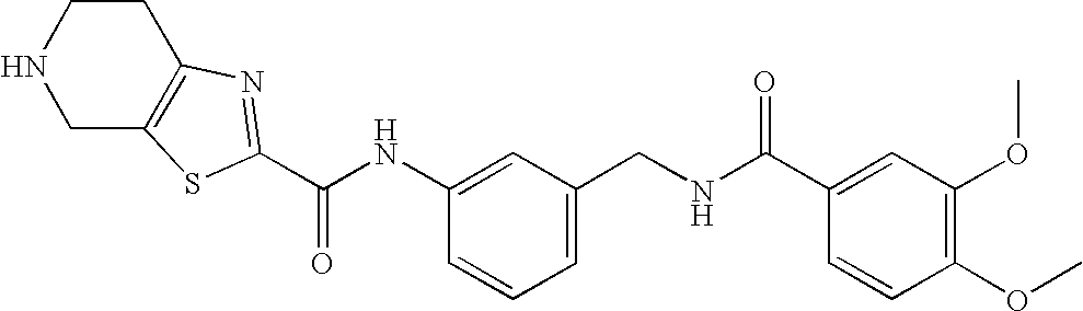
C(NC1=CC(CNC(C2=CC(OC)=C(OC)C=C2)=O)=CC=C1)(C1=NC2=C(CNCC2)S1)=O
